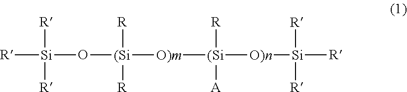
[R][Si]([R])([R])O[(Si]([O)m][(Si]([O)n][Si]([R])([R])[R])([R])[A])([R])[R]
